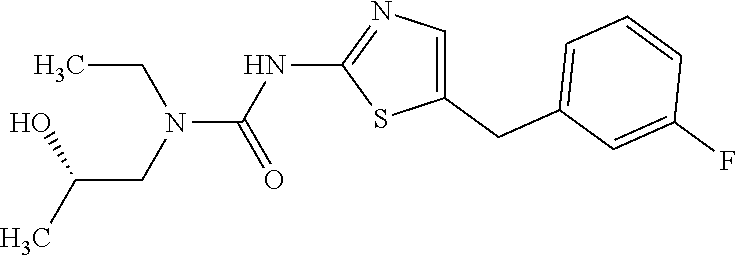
N(C(=O)N(CC)CC(C)O)C1=NC=C(CC2=CC=CC(F)=C2)S1
